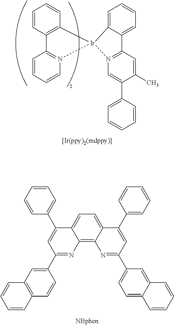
C1=CC2=C(C=C1)[Ir]1(N3=C2C=CC=C3)C2=CC=CC=C2C2=N1C=C(C1=CC=CC=C1)C(C)=C2.C12=C3C(=CC=C1C(C1=CC=CC=C1)=CC(C1=CC4=C(C=C1)C=CC=C4)=N2)C(C1=CC=CC=C1)=CC(C1=CC=C2C(=C1)C=CC=C2)=N3
